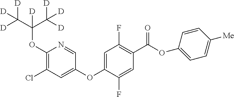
C1(OC(C([D])([D])[D])(C([D])([D])[D])[D])=C(Cl)C=C(OC2=CC(F)=C(C(=O)OC3=CC=C([Me])C=C3)C=C2F)C=N1
